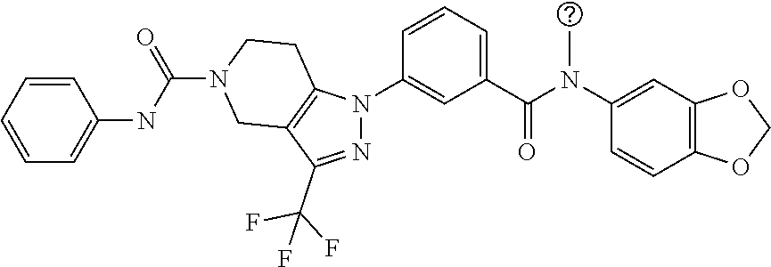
C1(N(C(C2=CC=CC(N3N=C(C(F)(F)F)C4=C3CCN(C(NC3=CC=CC=C3)=O)C4)=C2)=O)C)=CC2=C(C=C1)OCO2
